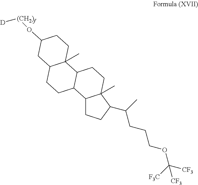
C12CCC(C(CCCOC([CF3])([F3C])[CF3])C)C1(C)CCC1C2CCC2C1(C)CCC(O[(CH2)f][D])C2
